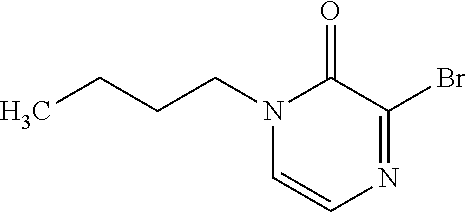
N1(CCCC)C=CN=C(Br)C1=O
